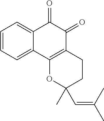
C1=CC=C2C(=C1)C(=O)C(=O)C1=C2OC(C)(C=C(C)C)CC1
